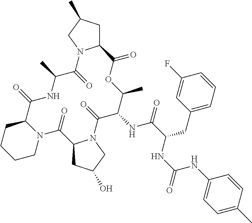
C12CC(O)CN1C(=O)C(NC(=O)C(CC1=CC=CC(F)=C1)NC(NC1=CC=C(C)C=C1)=O)C(C)OC(=O)C1CC(C)CN1C(=O)C(C)NC(=O)C1N(C2=O)CCCC1
